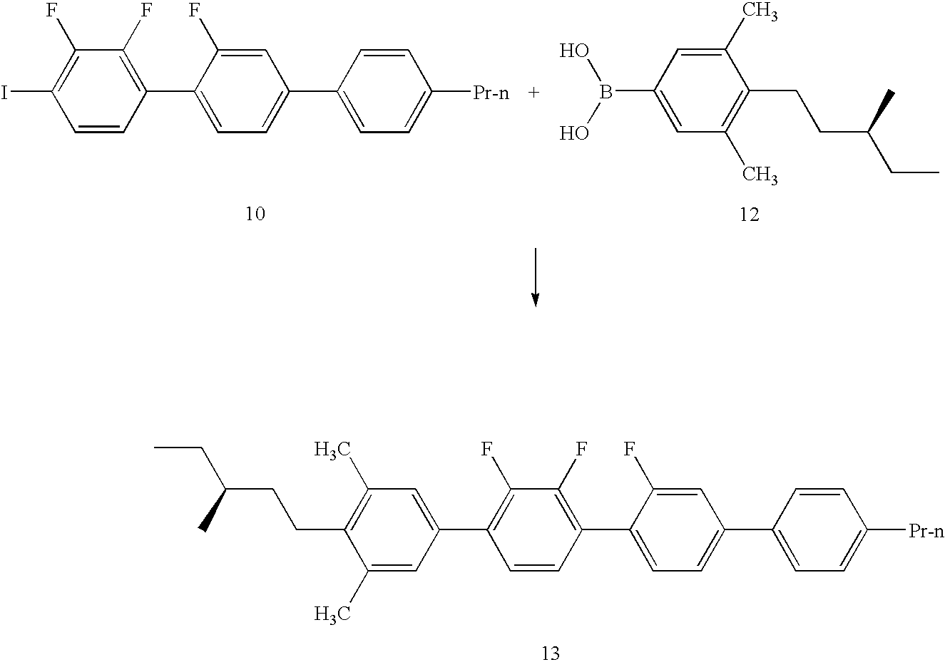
C1=CC(C2=CC=C(C3=CC=C([Pr-n])C=C3)C=C2F)=C(F)C(F)=C1C1=CC(C)=C(CCC(CC)C)C(C)=C1.C1=CC(C2=CC=C(C3=CC=C([Pr-n])C=C3)C=C2F)=C(F)C(F)=C1I.B(C1=CC(C)=C(CCC(CC)C)C(C)=C1)(O)O
